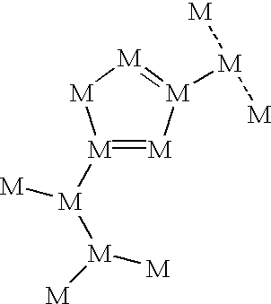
[M]1([M]([M]([M])[M])[M])=[M][M]([M]([M])[M])=[M][M]1
